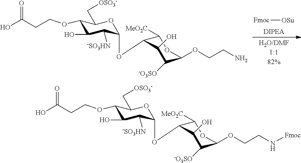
C1(OCCC(O)=O)C(O)C([-SO3HN])C(OC2C([MeO2C])OC(OCCN)C([-O3SO])C2O)OC1C[OSO3-].[Fmoc][OSu].C1(OCCC(O)=O)C(O)C([-SO3HN])C(OC2C([MeO2C])OC(OCCN[Fmoc])C([-O3SO])C2O)OC1C[OSO3-]
